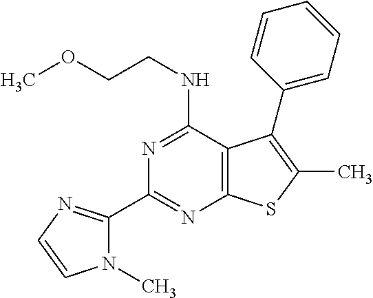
C1(C2=NC=CN2C)=NC2=C(C(NCCOC)=N1)C(C1=CC=CC=C1)=C(C)S2
